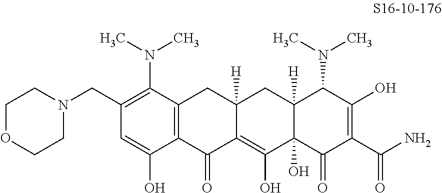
C1(CN2CCOCC2)=C(N(C)C)C2=C(C(O)=C1)C(=O)C1=C(O)C3(O)C([H])(CC1([H])C2)C(N(C)C)C(O)=C(C(N)=O)C3=O
